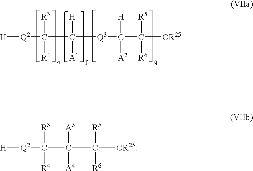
[H][Q2]C([R4])([R3])C([A4])([A3])C([R6])([R5])[OR25].[H][Q2]C([R4])([R3])C([A1])([H])[Q3]C([A2])([H])C([R6])([R5])[OR25]
